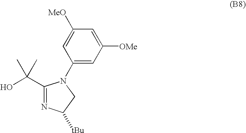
C1(C(O)(C)C)=NC([tBu])CN1C1=CC([OMe])=CC([MeO])=C1
